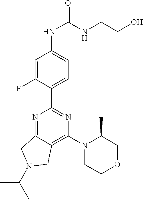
C1=C(F)C(C2=NC(N3CCOCC3C)=C3C(=N2)CN(C(C)C)C3)=CC=C1NC(NCCO)=O
